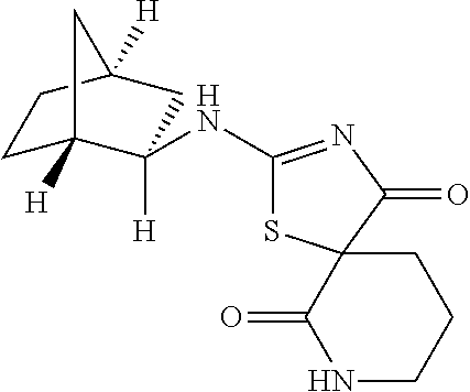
C1(NC2([H])C3([H])CCC([H])(C2)C3)=NC(=O)C2(S1)C(=O)NCCC2
